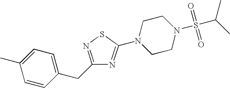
C1=CC(CC2=NSC(N3CCN(S(C(C)C)(=O)=O)CC3)=N2)=CC=C1C
